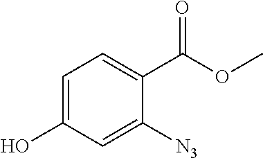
C1=C(O)C=C([N3])C(C(OC)=O)=C1
